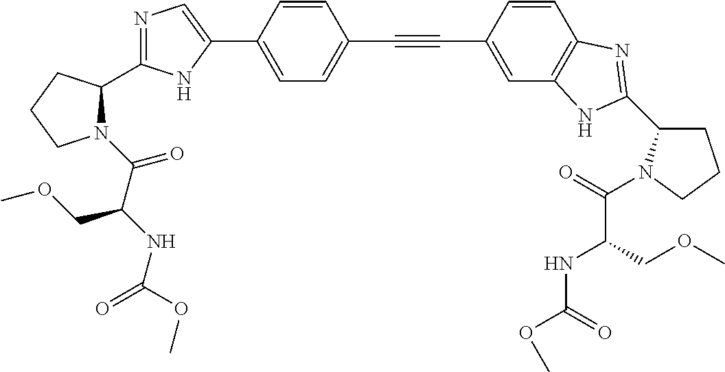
C1=C(C2=CN=C(C3N(C(C(NC(=O)OC)COC)=O)CCC3)N2)C=CC(C#CC2=CC3=C(C=C2)N=C(C2CCCN2C(=O)C(NC(=O)OC)COC)N3)=C1
